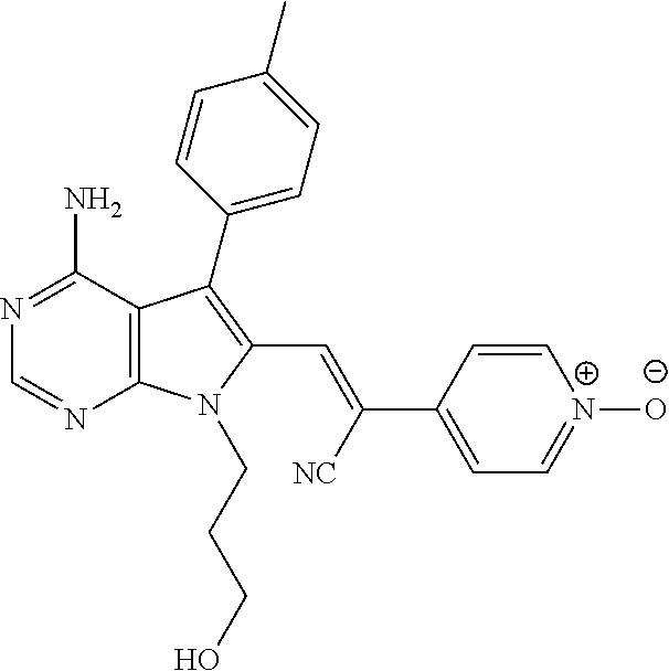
C12=C(C(N)=NC=N1)C(C1=CC=C(C)C=C1)=C(C=C([NC])C1=CC=[N+]([O-])C=C1)N2CCCO
